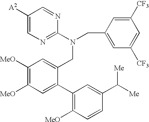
C1([A2])=CN=C(N(CC2=CC([CF3])=CC([CF3])=C2)CC2=CC([MeO])=C([MeO])C=C2C2=C([MeO])C=CC(C([Me])[Me])=C2)N=C1
